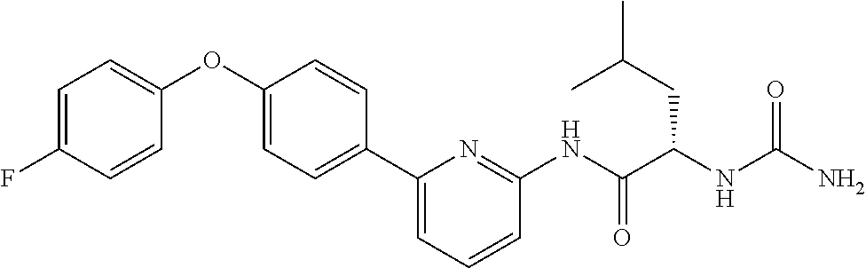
C1=C(F)C=CC(OC2=CC=C(C3=CC=CC(NC(C(NC(N)=O)CC(C)C)=O)=N3)C=C2)=C1
